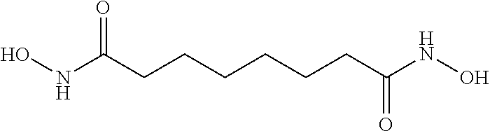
C(CCCCC(NO)=O)CC(NO)=O
